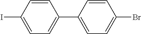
C1=C(I)C=CC(C2=CC=C(Br)C=C2)=C1
